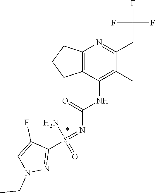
N1(CC)N=C(S(=NC(=O)NC2=C(C)C(CC(F)(F)F)=NC3=C2CCC3)(=O)N)C(F)=C1
